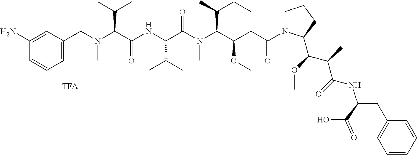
C1(N)=CC(CN(C(C(NC(C(N(C(C(CC(=O)N2CCCC2C(OC)C(C)C(=O)NC(CC2=CC=CC=C2)C(=O)O)OC)C(C)CC)C)=O)C(C)C)=O)C(C)C)C)=CC=C1
